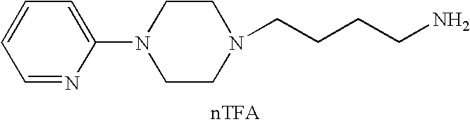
C(CCCN)N1CCN(C2=CC=CC=N2)CC1
